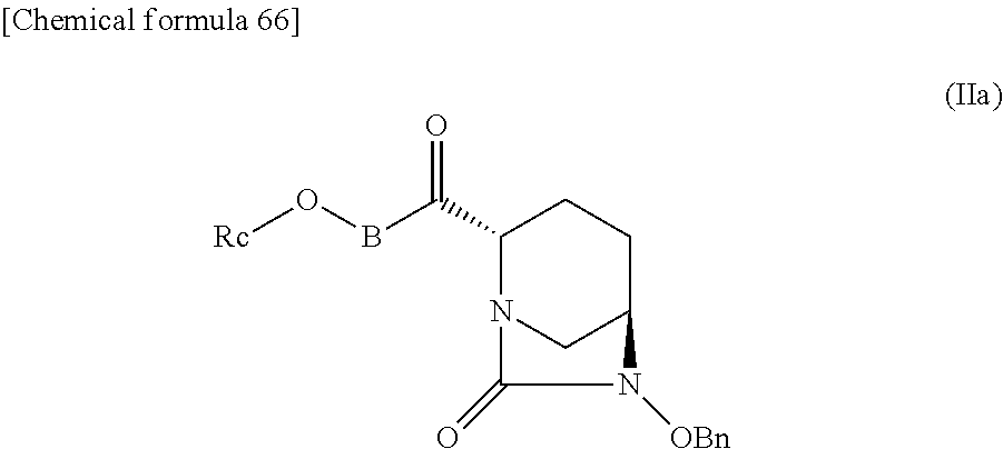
C1(C(=O)BO[Rc])N2CC(CC1)N([OBn])C2=O
